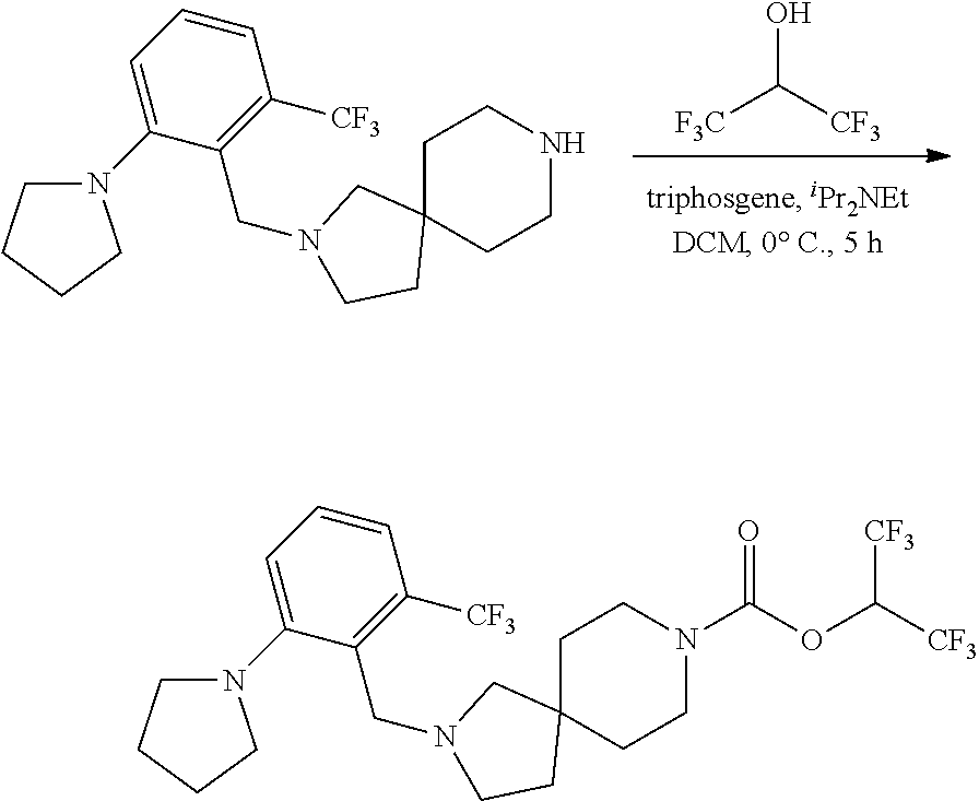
[F3C]C([CF3])O.C1=CC=C(N2CCCC2)C(CN2CC3(CCNCC3)CC2)=C1[CF3].C1=CC=C(N2CCCC2)C(CN2CC3(CCN(C(OC([CF3])[CF3])=O)CC3)CC2)=C1[CF3]
